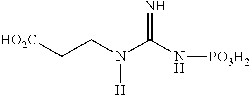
C(CN(C(N[PO3H2])=N)[H])[HO2C]
